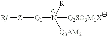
[Rf][Z][Q1]N([R])([Q3AM2])[Q2SO3M1X]
